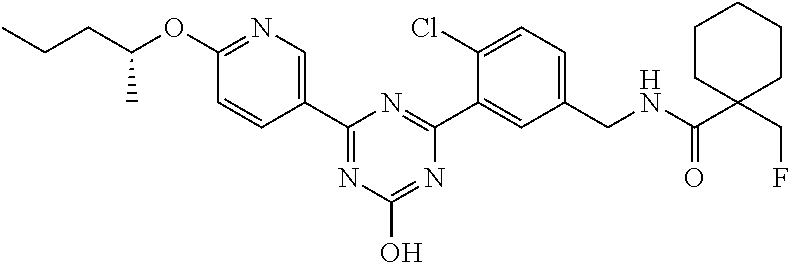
C1(CNC(C2(CF)CCCCC2)=O)=CC=C(Cl)C(C2=NC(C3=CN=C(OC(CCC)C)C=C3)=NC(O)=N2)=C1
